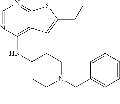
C1=NC(NC2CCN(CC3=C(C)C=CC=C3)CC2)=C2C(=N1)SC(CCC)=C2
